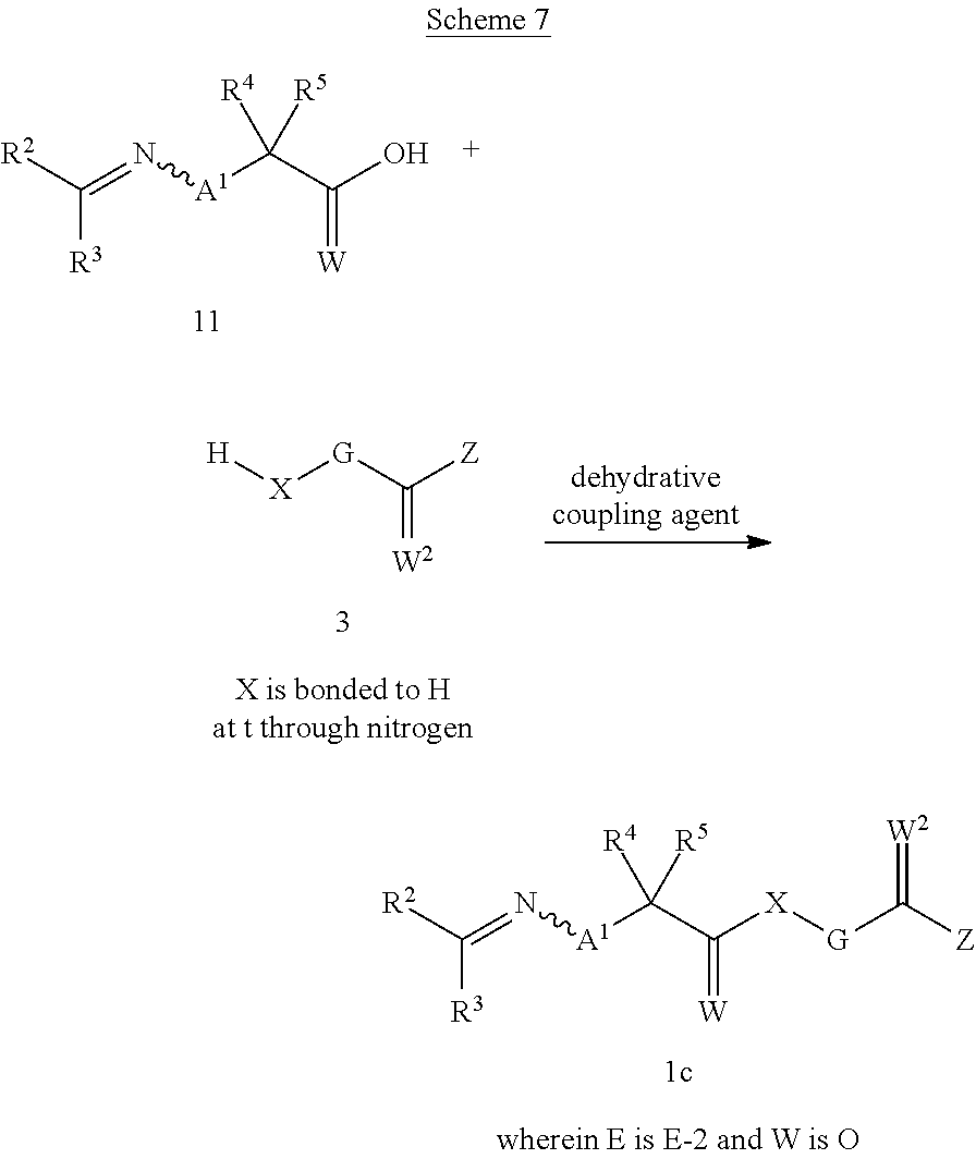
[R2]C(=N[A1]C(C(O)=[W])([R4])[R5])[R3].[H][X][G]C([Z])=[W2].[R2]C(=N[A1]C(C([X][G]C([Z])=[W2])=[W])([R4])[R5])[R3]
